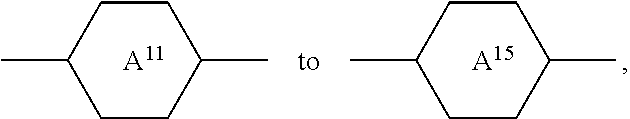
CC1CCC(C)CC1.CC1CCC(C)CC1.[A11].[A15]
